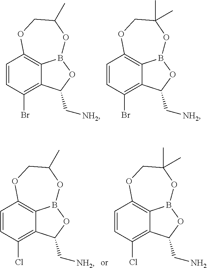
C1=CC(Br)=C2C3=C1OCC(C)OB3OC2C[NH2].C1=CC(Br)=C2C3=C1OCC(C)(C)OB3OC2C[NH2].C1=CC(Cl)=C2C3=C1OCC(C)OB3OC2C[NH2].C1=CC(Cl)=C2C3=C1OCC(C)(C)OB3OC2CN
